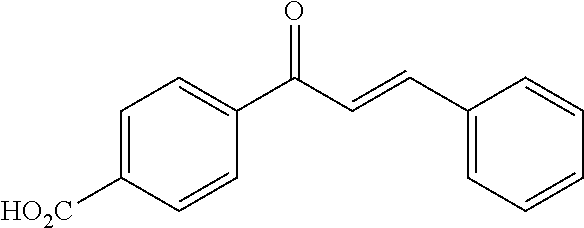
C1=CC(C=CC(C2=CC=C([HO2C])C=C2)=O)=CC=C1
